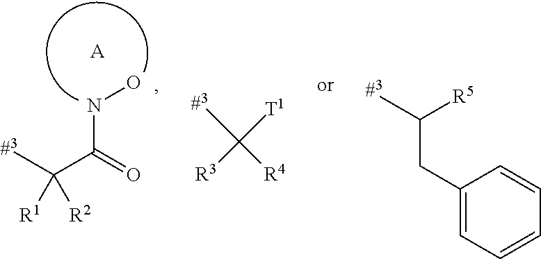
C(CC1=CC=CC=C1)(C)[R5].CC([R3])([T1])[R4].N(C(=O)C(C)([R1])[R2])O.[A]
